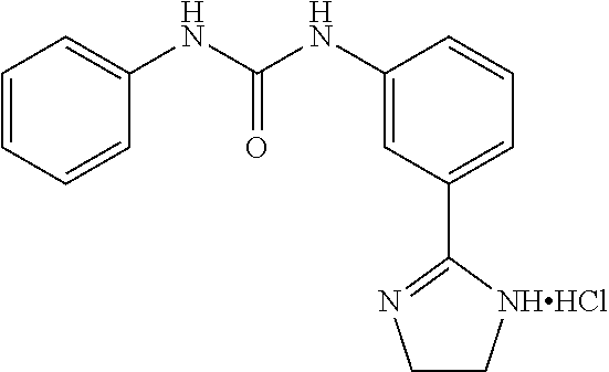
C1=CC=CC(NC(NC2=CC(C3=NCC[NHHCl]3)=CC=C2)=O)=C1
